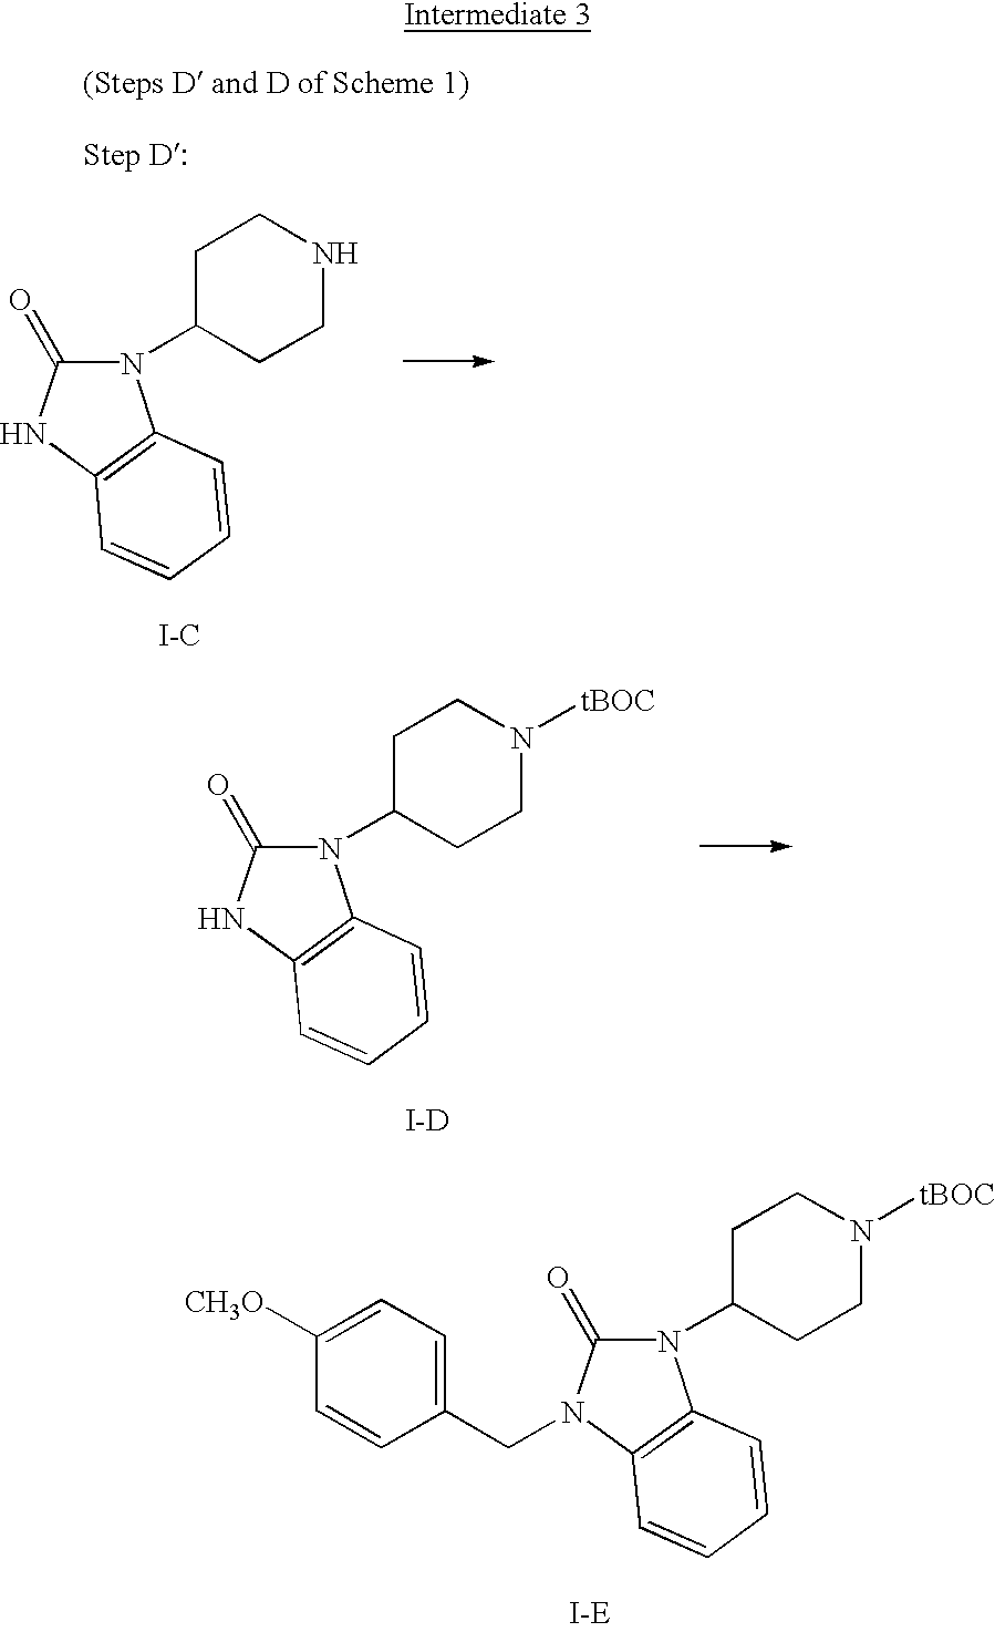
C1C(N2C(=O)N(CC3=CC=C([CH3O])C=C3)C3=C2C=CC=C3)CCN([tBOC])C1.[I-E].C1C(N2C(=O)NC3=C2C=CC=C3)CCNC1.[I-C].C1C(N2C(=O)NC3=C2C=CC=C3)CCN([tBOC])C1.[I-D]
